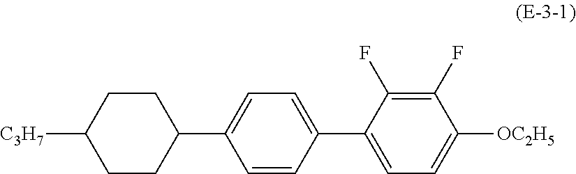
[C3H7]C1CCC(C2=CC=C(C3=CC=C([OC2H5])C(F)=C3F)C=C2)CC1
